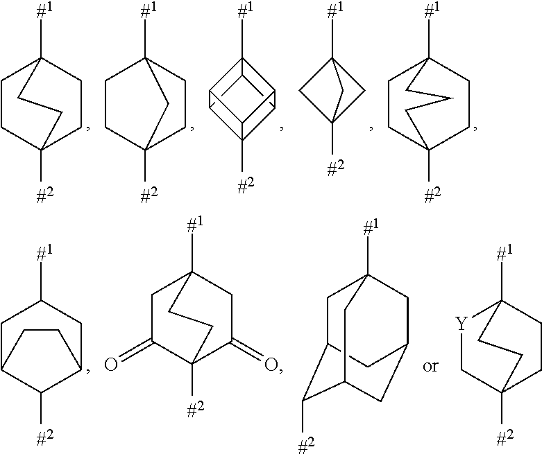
[#1]C12CCC([#2])(CC1)CC2.[#1]C12CCC([#2])(CC1)C2.C12C3C4C5C(C1C35[#2])C24[#1].[#1]C12CCC([#2])(CC1)CCC2.C12([#1])CC([#2])(C1)C2.[#1]C1CC2C([#2])C(C1)CC2.[#1]C12CC(=O)C([#2])(C(=O)C1)CC2.[#1]C12CCC([#2])(C[Y]1)CC2.C1C2C([#2])C3CC(CC1([#1])C3)C2
